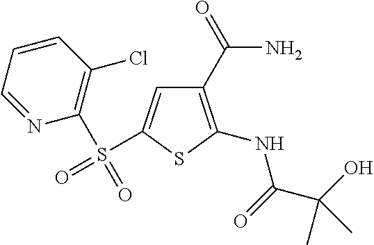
C1(C(N)=O)=C(NC(C(O)(C)C)=O)SC(S(=O)(C2=C(Cl)C=CC=N2)=O)=C1
